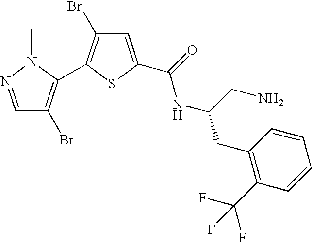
BrC1=C(C2=C(Br)C=NN2C)SC(C(=O)NC(CC2=C(C(F)(F)F)C=CC=C2)CN)=C1
